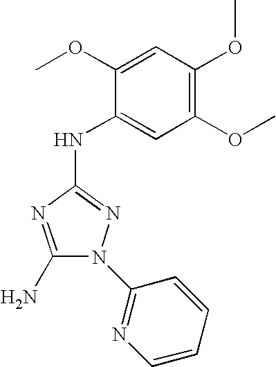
C1(N)=NC(NC2=CC(OC)=C(OC)C=C2OC)=NN1C1=NC=CC=C1
